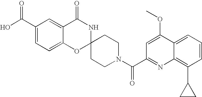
C1(C(=O)O)=CC=C2C(=C1)C(=O)NC1(O2)CCN(C(=O)C2=NC3=C(C4CC4)C=CC=C3C(OC)=C2)CC1
